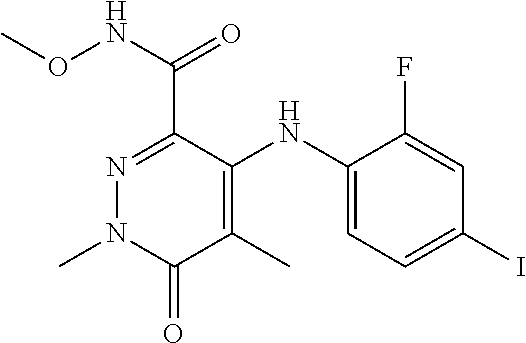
N1=C(C(NOC)=O)C(NC2=CC=C(I)C=C2F)=C(C)C(=O)N1C
